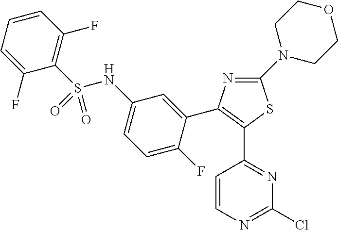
C1=CN=C(Cl)N=C1C1=C(C2=CC(NS(C3=C(F)C=CC=C3F)(=O)=O)=CC=C2F)N=C(N2CCOCC2)S1
